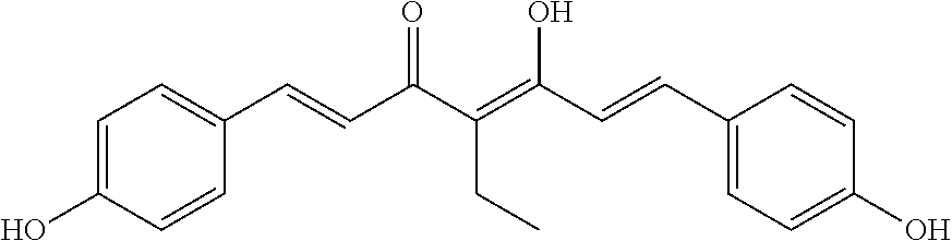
C1=C(O)C=CC(C=CC(C(=C(O)C=CC2=CC=C(O)C=C2)CC)=O)=C1
